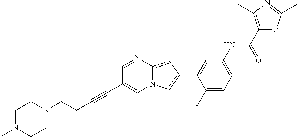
C1=NC2=NC(C3=CC(NC(C4=C(C)N=C(C)O4)=O)=CC=C3F)=CN2C=C1C#CCCN1CCN(C)CC1
